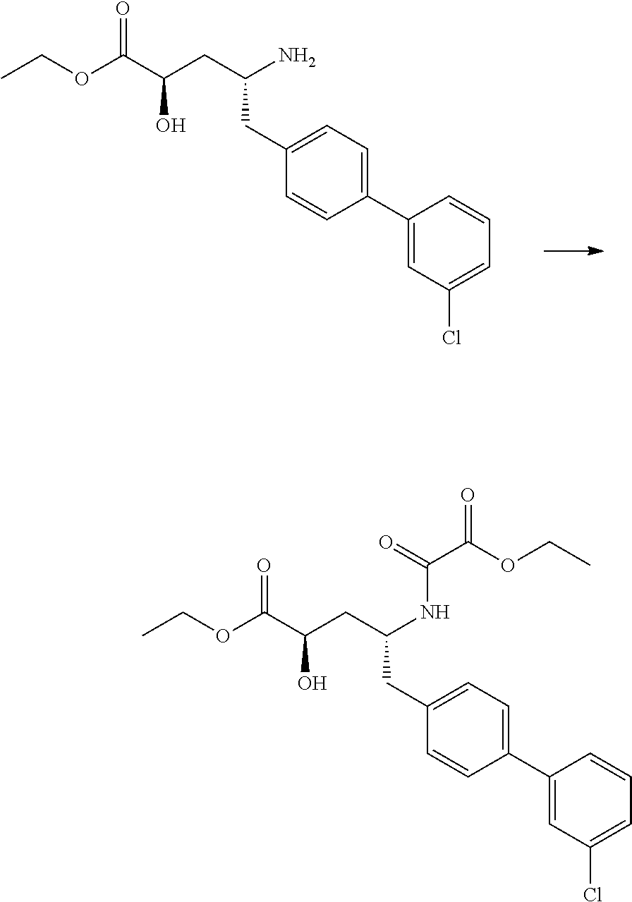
C1(C2=CC=C(CC(CC(O)C(OCC)=O)NC(C(OCC)=O)=O)C=C2)=CC(Cl)=CC=C1.C1(C2=CC=C(CC(CC(O)C(OCC)=O)N)C=C2)=CC(Cl)=CC=C1
